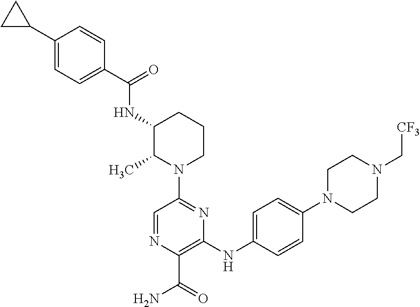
C1(C(=O)NC2C(C)N(C3=NC(NC4=CC=C(N5CCN(C[CF3])CC5)C=C4)=C(C(=O)N)N=C3)CCC2)=CC=C(C2CC2)C=C1
